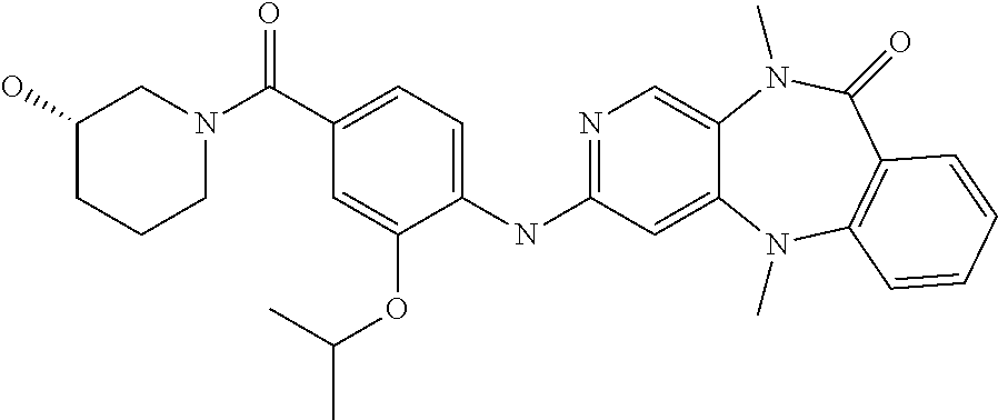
N1=C(NC2=CC=C(C(=O)N3CCCC(O)C3)C=C2OC(C)C)C=C2C(=C1)N(C)C(=O)C1=C(N2C)C=CC=C1
